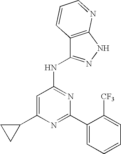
C1(C2=CC(NC3=NNC4=C3C=CC=N4)=NC(C3=CC=CC=C3[CF3])=N2)CC1
